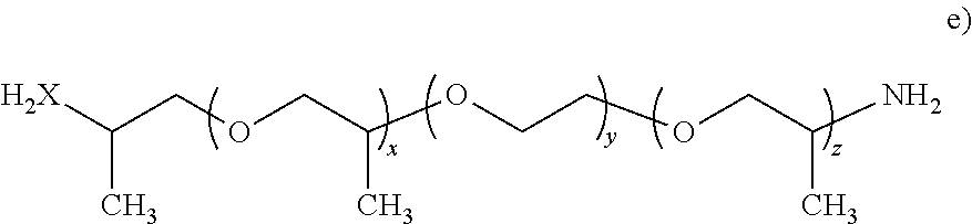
[H2X]C(COCC(OCCOCC(N)C)C)C
